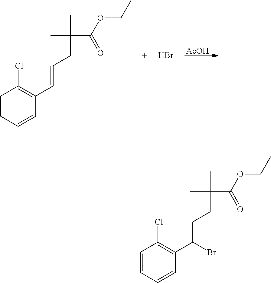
C1=CC=CC(C=CCC(C(=O)OCC)(C)C)=C1Cl.Br.[AcOH].C1=CC=CC(C(CCC(C(=O)OCC)(C)C)Br)=C1Cl
